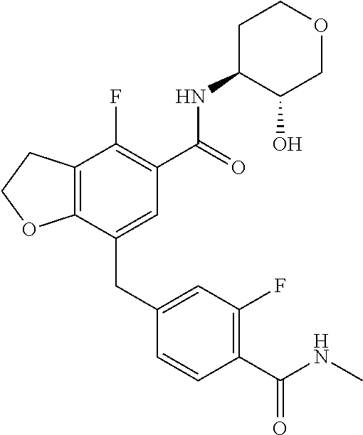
C12=C(CCO1)C(F)=C(C(NC1C(O)COCC1)=O)C=C2CC1=CC(F)=C(C(NC)=O)C=C1
